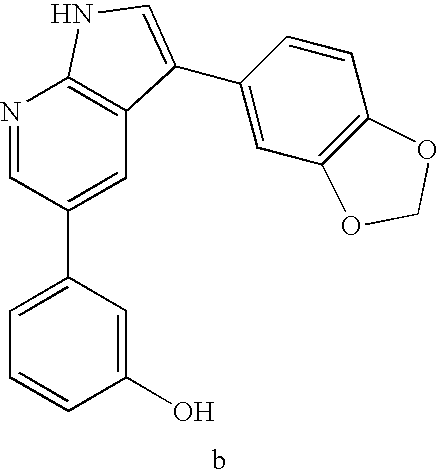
C1(O)=CC(C2=CC3=C(N=C2)NC=C3C2=CC3=C(C=C2)OCO3)=CC=C1
